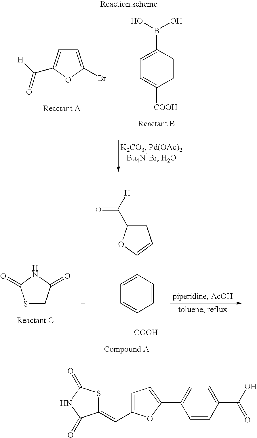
C1=C(Br)OC(C([H])=O)=C1.C1=C([COOH])C=CC(B(O)O)=C1.C1=C(C([H])=O)OC(C2=CC=C([COOH])C=C2)=C1.S1CC(=O)NC1=O.C1(=CC2=CC=C(C3=CC=C(C(O)=O)C=C3)O2)SC(=O)NC1=O
